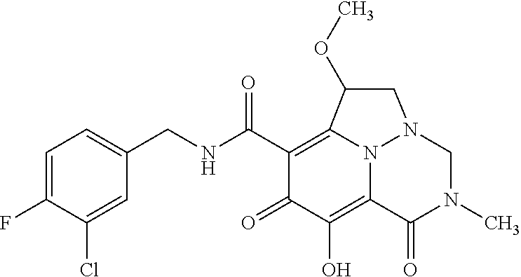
C1=C(F)C(Cl)=CC(CNC(C2=C3N4C(=C(O)C2=O)C(=O)N(C)CN4CC3OC)=O)=C1
